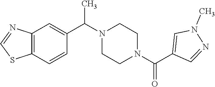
N1(C(C2=CC3=C(C=C2)SC=N3)C)CCN(C(C2=CN(C)N=C2)=O)CC1
